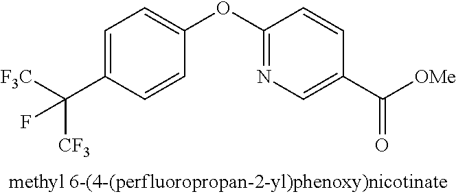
C1=C(C([F3C])([CF3])F)C=CC(OC2=NC=C(C([OMe])=O)C=C2)=C1
